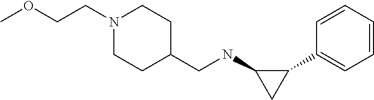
C1(C2=CC=CC=C2)C(NCC2CCN(CCOC)CC2)C1
